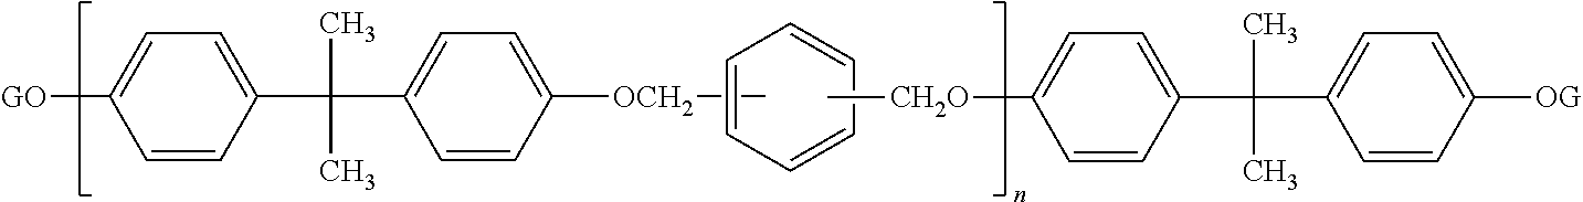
[GO]C1=CC=C(C(C2=CC=C([OCH2]C)C=C2)(C)C)C=C1.C1=CC=CC=C1.C[CH2O]C1=CC=C(C(C2=CC=C([OG])C=C2)(C)C)C=C1
